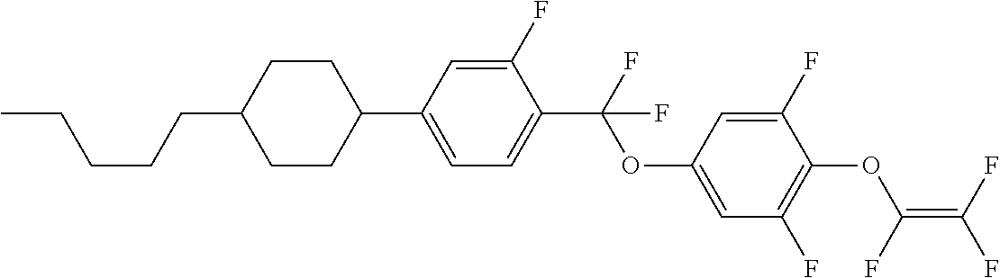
C1CC(C2=CC=C(C(F)(OC3=CC(F)=C(OC(=C(F)F)F)C(F)=C3)F)C(F)=C2)CCC1CCCCC
